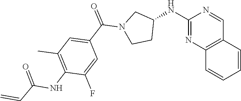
C1(NC2CN(C(C3=CC(C)=C(NC(C=C)=O)C(F)=C3)=O)CC2)=NC2=C(C=N1)C=CC=C2
